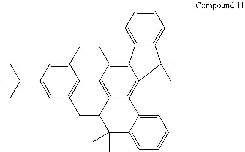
C12=C3C=C(C(C)(C)C)C=C1C=CC1=C4C5=CC=CC=C5C(C)(C)C4=C4C(=C21)C(=C3)C(C)(C)C1=CC=CC=C41
